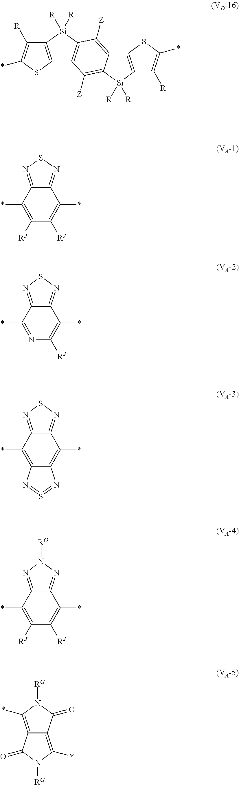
C1=C([Si](C2=CC([Z])=C3C(=C2[Z])C(SC(=C[R])*)=C[Si]3([R])[R])([R])[R])C([R])=C(*)S1.C1(*)=C([RJ])C([RJ])=C(*)C2=NSN=C12.C1(*)=NC([RJ])=C(*)C2=NSN=C12.C1(*)=C2C(=C(*)C3=NSN=C13)N=S=N2.C1(*)=C([RJ])C([RJ])=C(*)C2=NN([RG])N=C12.C12=C(*)N([RG])C(=O)C1=C(*)N([RG])C2=O
